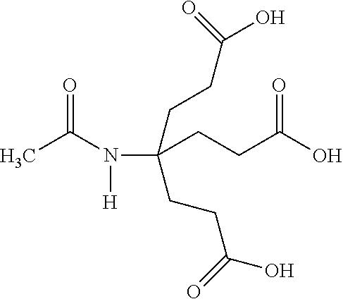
N(C(CCC(=O)O)(CCC(O)=O)CCC(O)=O)([H])C(C)=O
